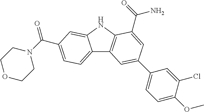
C12=CC=C(C(=O)N3CCOCC3)C=C1NC1=C2C=C(C2=CC=C(OC)C(Cl)=C2)C=C1C(N)=O
